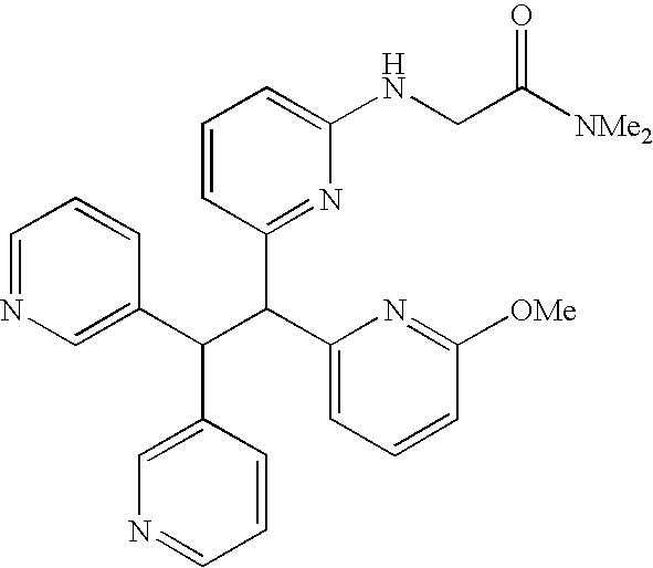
C1=NC=C(C(C(C2=CC=CC([OMe])=N2)C2=NC(NCC([NMe2])=O)=CC=C2)C2=CN=CC=C2)C=C1
